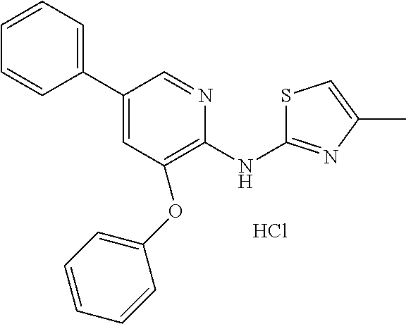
C1(OC2=CC=CC=C2)=C(NC2=NC(C)=CS2)N=CC(C2=CC=CC=C2)=C1.Cl
